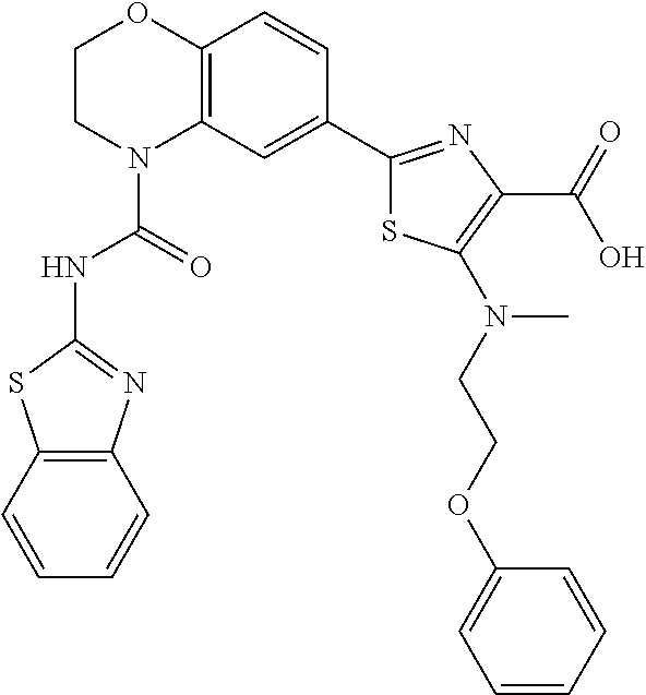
C1CN(C(=O)NC2=NC3=C(S2)C=CC=C3)C2=C(O1)C=CC(C1=NC(C(=O)O)=C(N(CCOC3=CC=CC=C3)C)S1)=C2
